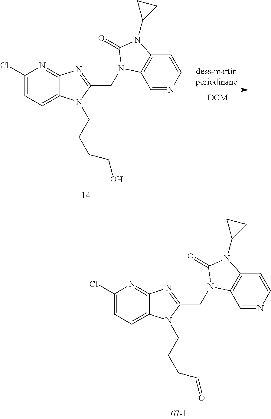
C1(Cl)=CC=C2C(=N1)N=C(CN1C3=C(C=CN=C3)N(C3CC3)C1=O)N2CCCCO.C1(Cl)=CC=C2C(=N1)N=C(CN1C3=C(C=CN=C3)N(C3CC3)C1=O)N2CCCC=O
